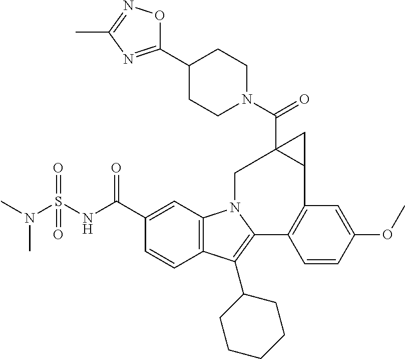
C12=C(C=C(C(NS(N(C)C)(=O)=O)=O)C=C1)N1C(=C2C2CCCCC2)C2=C(C=C(OC)C=C2)C2CC2(C(=O)N2CCC(C3=NC(C)=NO3)CC2)C1
